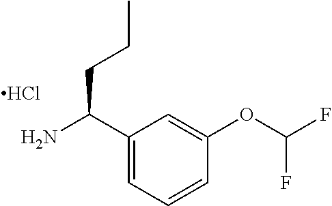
C1(C(N)CCC)=CC=CC(OC(F)F)=C1.Cl
